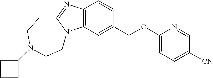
C12=C(C=C(COC3=CC=C([CN])C=N3)C=C1)N1C(=N2)CCN(C2CCC2)CC1
